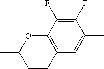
C12=C(C(F)=C(F)C(C)=C1)OC(C)CC2
